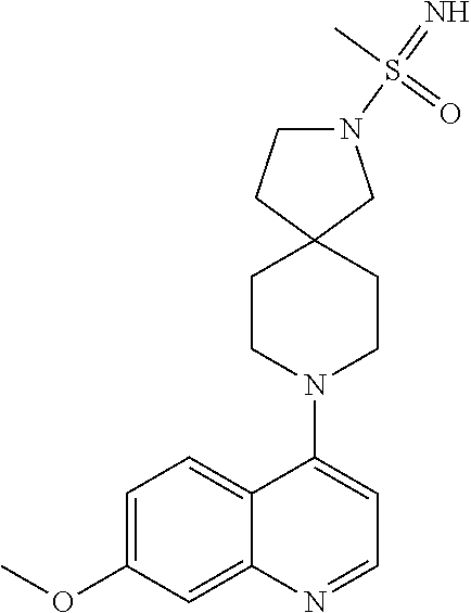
C1=C(OC)C=C2C(=C1)C(N1CCC3(CC1)CN(S(=N)(C)=O)CC3)=CC=N2
